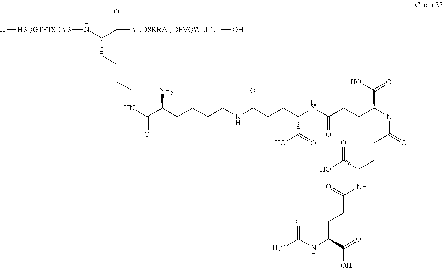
[H][HSQGTFTSDYS]NC(C([YLDSRRAQDFVQWLLNT]O)=O)CCCCNC(=O)C(CCCCNC(CCC(NC(CCC(NC(=O)CCC(NC(CCC(NC(C)=O)C(=O)O)=O)C(O)=O)C(O)=O)=O)C(=O)O)=O)N
